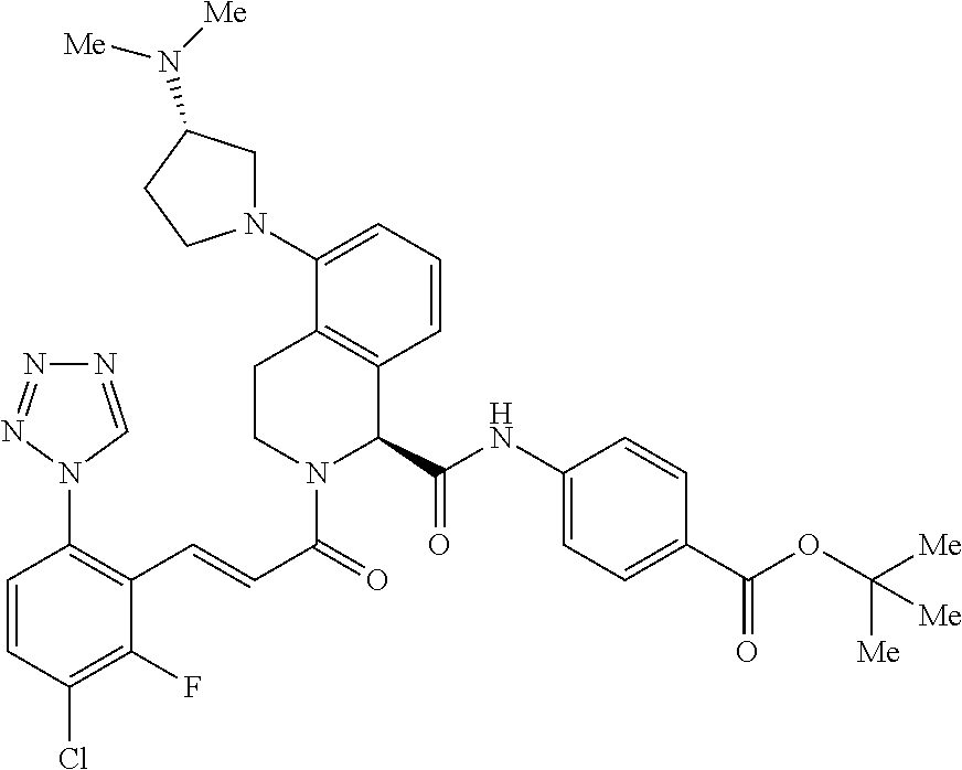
C1=CC(Cl)=C(F)C(C=CC(=O)N2C(C(NC3=CC=C(C(OC([Me])([Me])[Me])=O)C=C3)=O)C3=C(CC2)C(N2CC(N([Me])[Me])CC2)=CC=C3)=C1N1N=NN=C1
